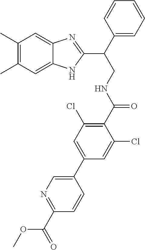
C1(C)=C(C)C=C2C(=C1)NC(C(CNC(C1=C(Cl)C=C(C3=CN=C(C(OC)=O)C=C3)C=C1Cl)=O)C1=CC=CC=C1)=N2
